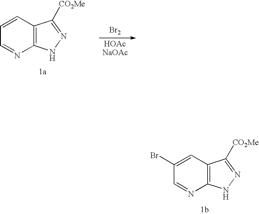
C12=C(C=C(Br)C=N1)C([CO2Me])=NN2.C12=C(C=CC=N1)C([CO2Me])=NN2.[Br2]
